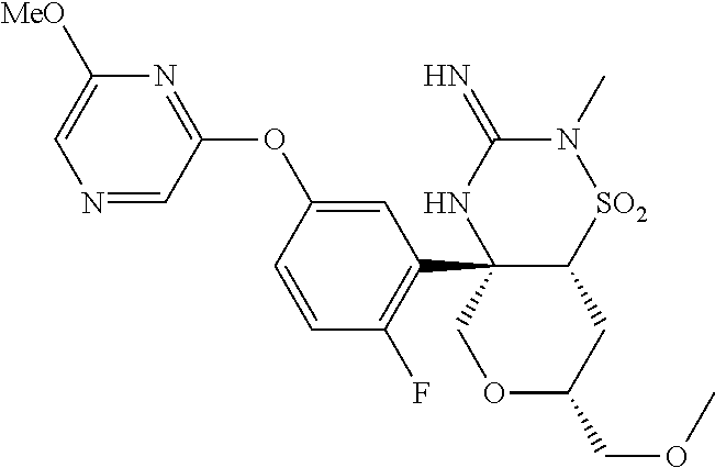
N1=CC(OC2=CC(C34C([SO2]N(C)C(=N)N3)CC(COC)OC4)=C(F)C=C2)=NC([MeO])=C1
